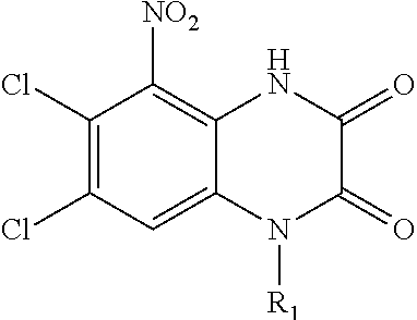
C1(Cl)=C(Cl)C=C2C(=C1[NO2])NC(=O)C(=O)N2[R1]
